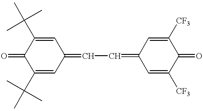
C1(C(C)(C)C)=CC(=CC=C2C=C([CF3])C(=O)C([CF3])=C2)C=C(C(C)(C)C)C1=O
